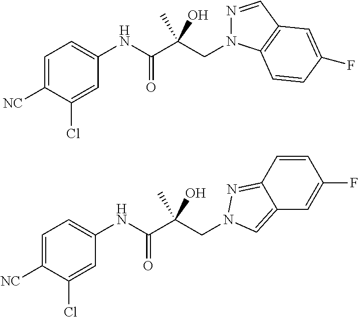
C1=C([NC])C(Cl)=CC(NC(C(CN2N=CC3=C2C=CC(F)=C3)(C)O)=O)=C1.C1=C([NC])C(Cl)=CC(NC(C(CN2N=C3C=CC(F)=CC3=C2)(C)O)=O)=C1
